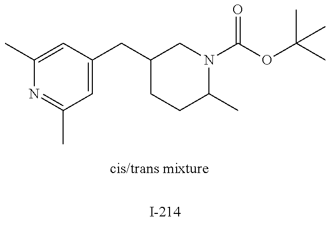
C1(C)=CC(CC2CCC(C)N(C(=O)OC(C)(C)C)C2)=CC(C)=N1
